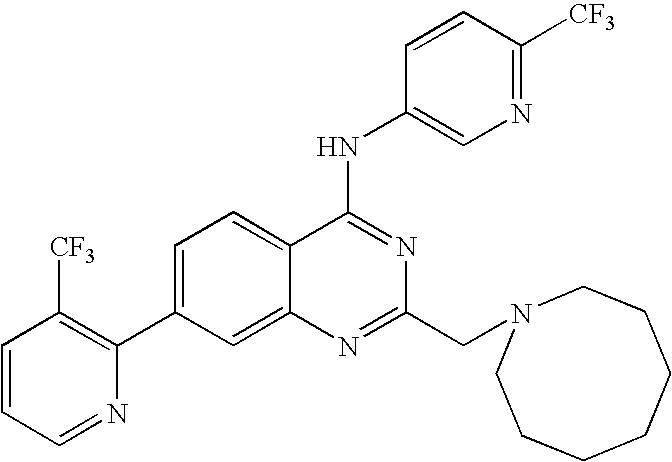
C1=CC=NC(C2=CC=C3C(=C2)N=C(CN2CCCCCCC2)N=C3NC2=CN=C([CF3])C=C2)=C1[CF3]
